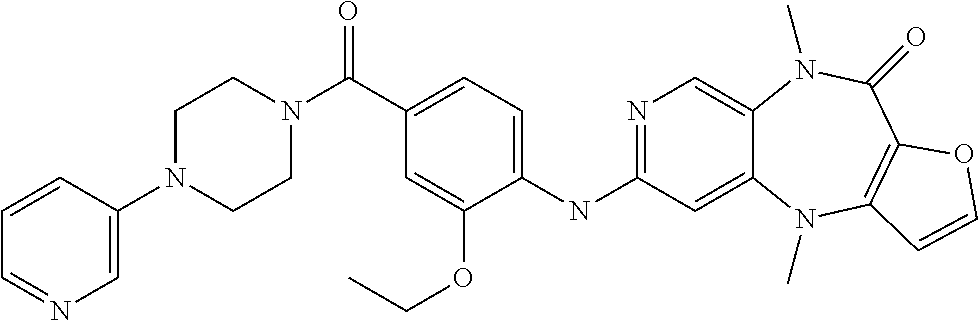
C1(NC2=NC=C3C(=C2)N(C)C2=C(C(=O)N3C)OC=C2)=CC=C(C(=O)N2CCN(C3=CN=CC=C3)CC2)C=C1OCC
